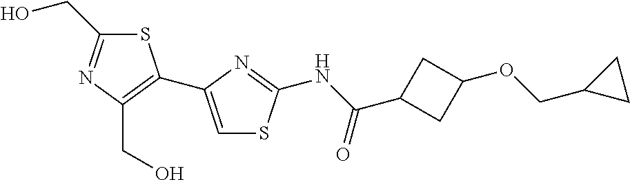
S1C(CO)=NC(CO)=C1C1=CSC(NC(=O)C2CC(OCC3CC3)C2)=N1
